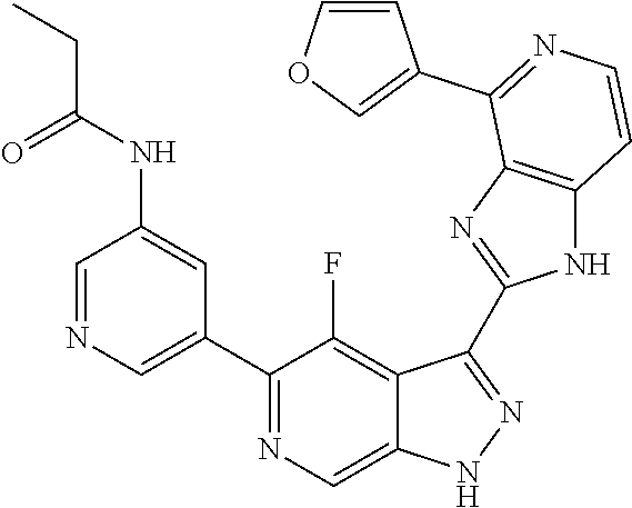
C1=NC=C(C2=NC=C3C(=C2F)C(C2=NC4=C(N2)C=CN=C4C2=COC=C2)=NN3)C=C1NC(CC)=O
